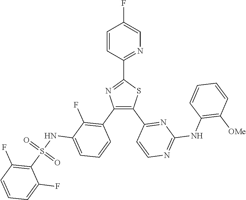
N1=C(C2=NC(C3=C(F)C(NS(C4=C(F)C=CC=C4F)(=O)=O)=CC=C3)=C(C3=NC(NC4=C([OMe])C=CC=C4)=NC=C3)S2)C=CC(F)=C1
